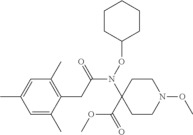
C1(CC(N(C2(C(OC)=O)CCN(OC)CC2)OC2CCCCC2)=O)=C(C)C=C(C)C=C1C
